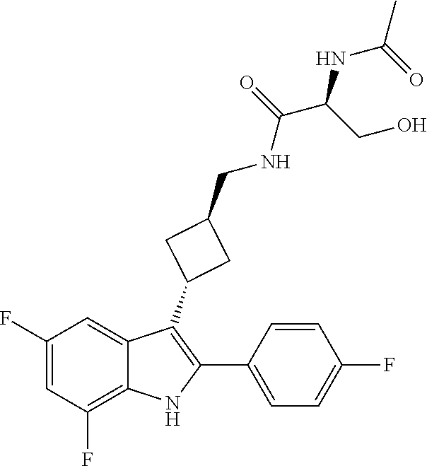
C1=CC(F)=CC=C1C1=C(C2CC(CNC(=O)C(NC(C)=O)CO)C2)C2=CC(F)=CC(F)=C2N1
